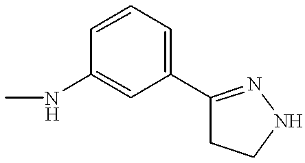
C1(C2=NNCC2)=CC=CC(NC)=C1
